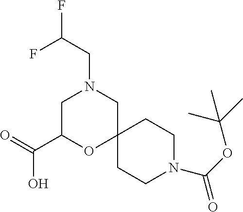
N1(C(OC(C)(C)C)=O)CCC2(CC1)CN(CC(F)F)CC(C(=O)O)O2
